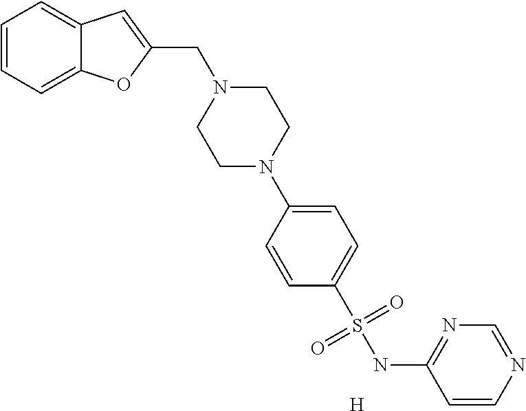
C1=CC=C2C(=C1)C=C(CN1CCN(C3=CC=C(S(NC4=NC=NC=C4)(=O)=O)C=C3)CC1)O2.[H]
